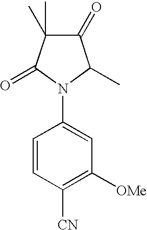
C1=CC([CN])=C([OMe])C=C1N1C(C)C(=O)C(C)(C)C1=O
